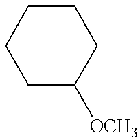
C1C([OCH3])CCCC1
